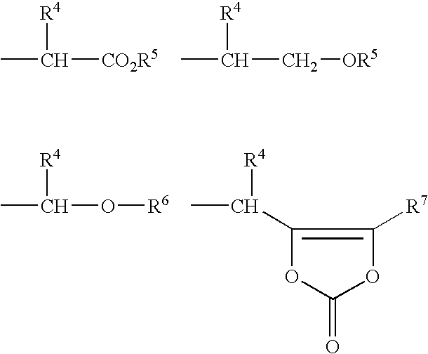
CC([CO2R5])[R4].CC(C[OR5])[R4].CC(O[R6])[R4].CC([R4])C1=C([R7])OC(=O)O1
